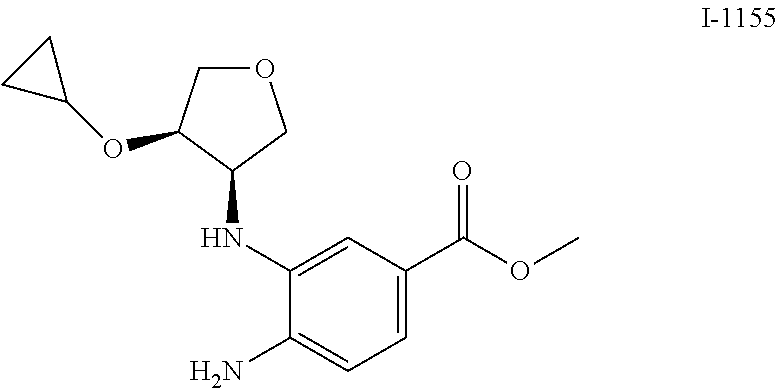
C1(C(OC)=O)=CC=C(N)C(NC2COCC2OC2CC2)=C1
